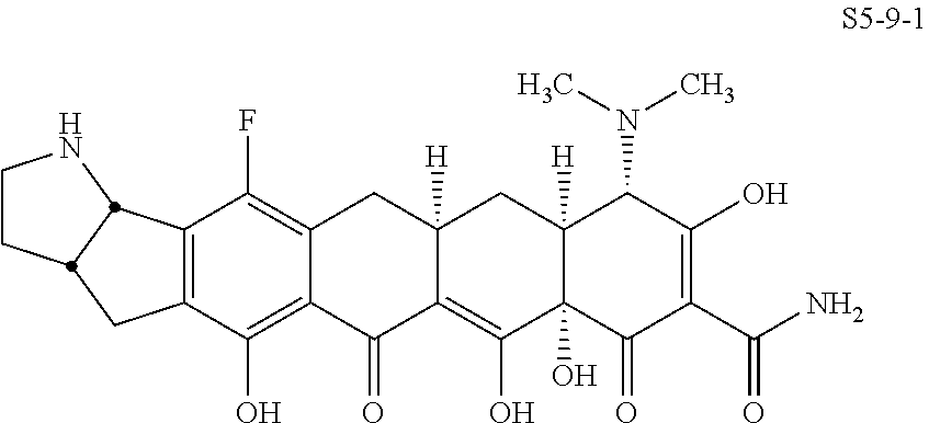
C12=C(C(F)=C3C(=C1O)C(=O)C1=C(O)C4(O)C([H])(CC1([H])C3)C(N(C)C)C(O)=C(C(N)=O)C4=O)C1NCCC1C2
